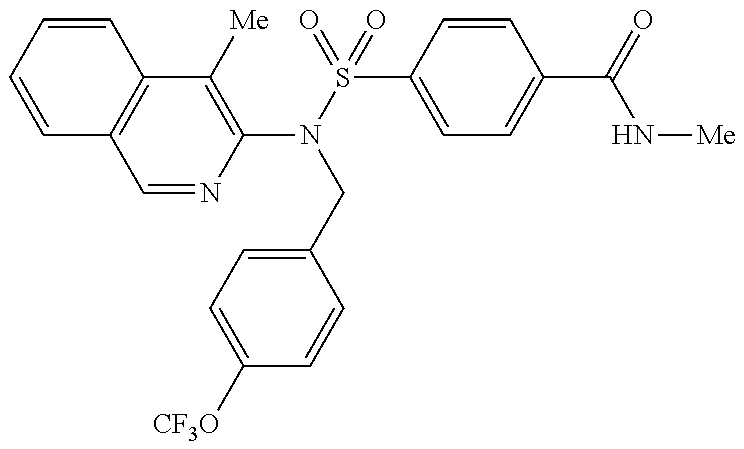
C1=CC=CC2=C1C=NC(N(CC1=CC=C([CF3O])C=C1)S(C1=CC=C(C(=O)N[Me])C=C1)(=O)=O)=C2[Me]
